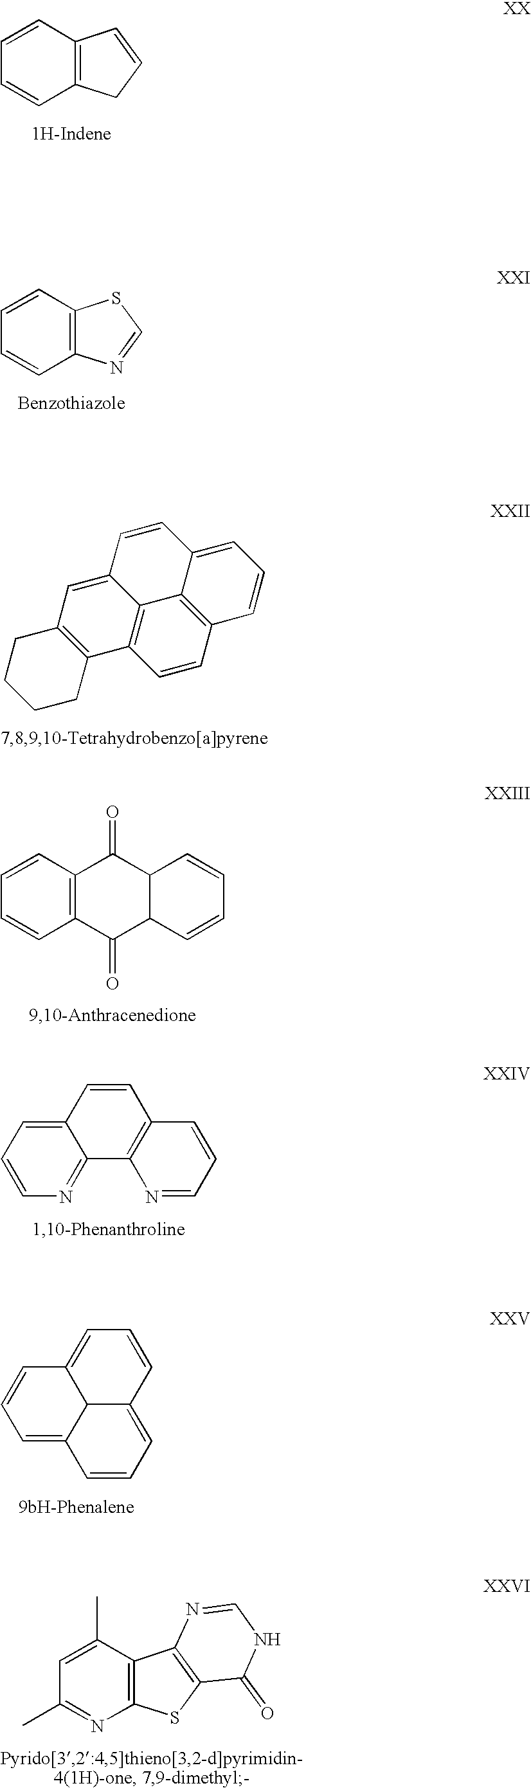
C1=CC2=C(C=C1)CC=C2.C1=CC2=C(C=C1)N=CS2.C1=CC2=CC3=C(C4=C2C2=C(C=CC=C12)C=C4)CCCC3.C12=C(C=CC=C1)C(=O)C1C(C2=O)C=CC=C1.C1=CC2=CC=CN=C2C2=C1C=CC=N2.C1=CC2=CC=CC3=CC=CC(=C1)C23.C12=C(C(C)=CC(C)=N1)C1=C(S2)C(=O)NC=N1
